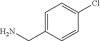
C1=C(CN)C=CC(Cl)=C1
